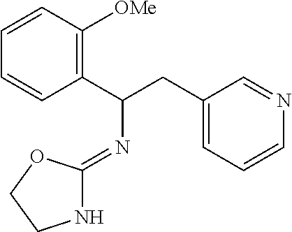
C1=CC(C(CC2=CC=CN=C2)N=C2NCCO2)=C([OMe])C=C1
